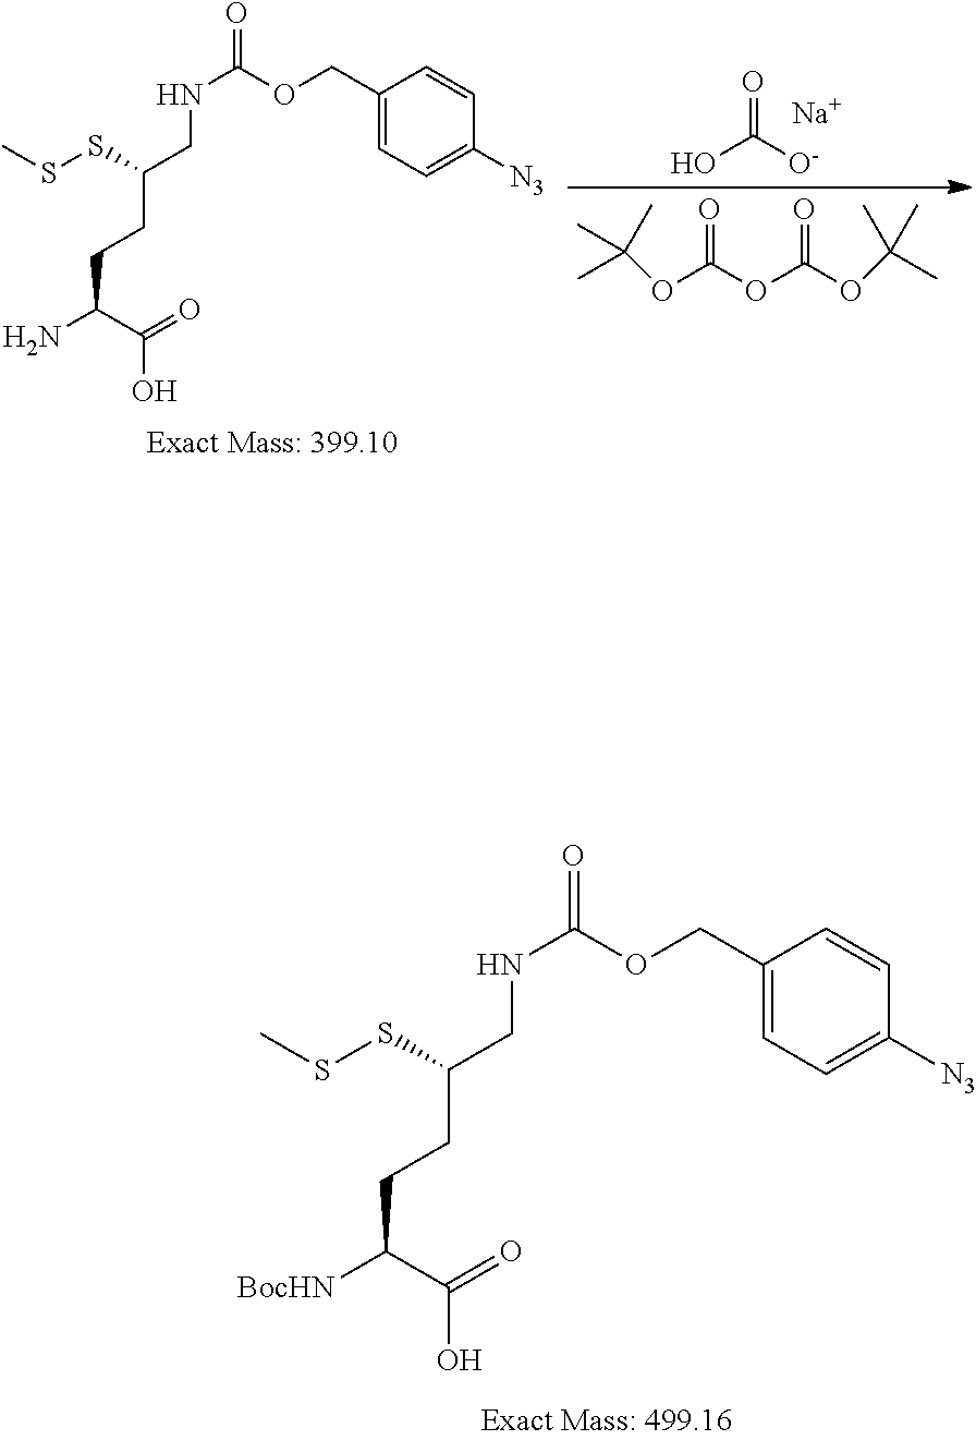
O=C([O-])O.[Na].C(C(C(=O)O)N)CC(CNC(=O)OCC1=CC=C([N3])C=C1)SSC.O=C(OC(OC(C)(C)C)=O)OC(C)(C)C.C(C(C(=O)O)[BocHN])CC(CNC(=O)OCC1=CC=C([N3])C=C1)SSC
